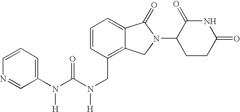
N(C(N(CC1=C2C(=CC=C1)C(=O)N(C1CCC(=O)NC1=O)C2)[H])=O)(C1=CC=CN=C1)[H]
